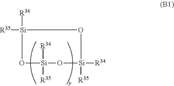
[R35][Si]1([R34])O[Si]([R34])([R35])O[Si]([R34])([R35])O1
